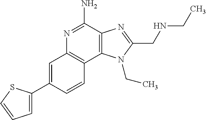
C1=C(C2=CC=CS2)C=CC2=C1N=C(N)C1=C2N(CC)C(CNCC)=N1
